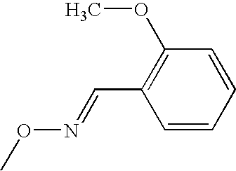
CON=CC1=C(OC)C=CC=C1
